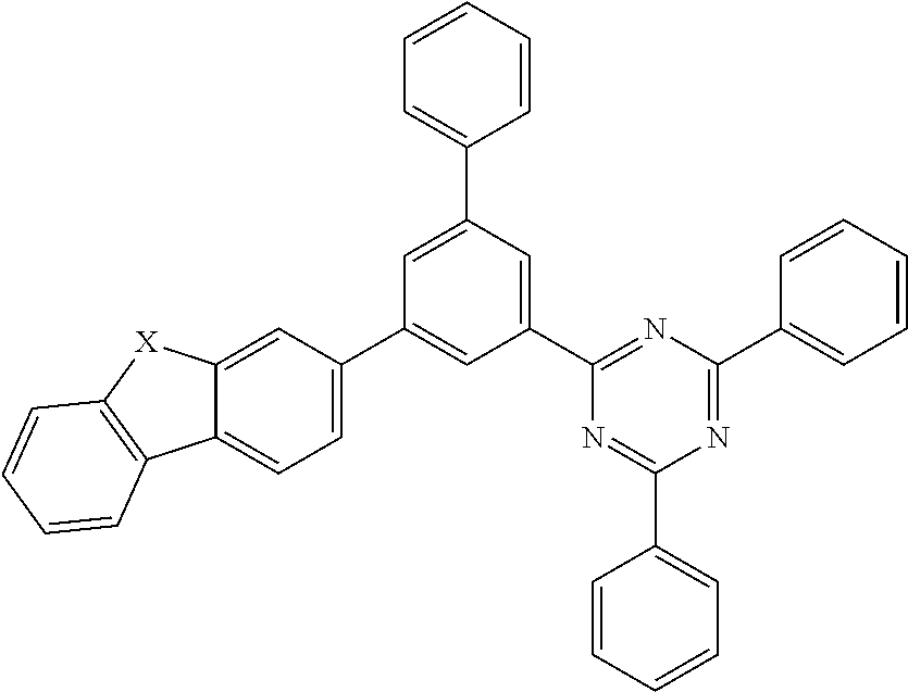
C1(C2=CC(C3=NC(C4=CC=CC=C4)=NC(C4=CC=CC=C4)=N3)=CC(C3=CC=CC=C3)=C2)=CC=C2C(=C1)[X]C1=C2C=CC=C1
